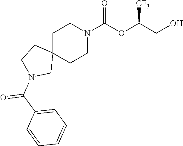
C1C2(CCN(C(OC(CO)[CF3])=O)C1)CCN(C(=O)C1=CC=CC=C1)C2
